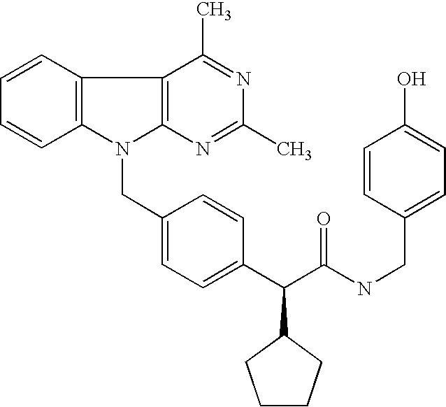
N1(CC2=CC=C(C(C(NCC3=CC=C(O)C=C3)=O)C3CCCC3)C=C2)C2=C(C3=C1C=CC=C3)C(C)=NC(C)=N2
